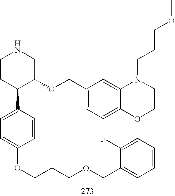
C1CC(C2=CC=C(OCCCOCC3=CC=CC=C3F)C=C2)C(OCC2=CC=C3C(=C2)N(CCCOC)CCO3)CN1
